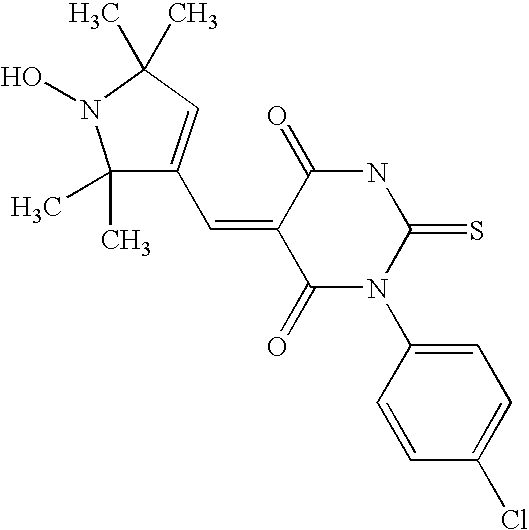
O=C1C(=CC2=CC(C)(C)N(O)C2(C)C)C(=O)N(C2=CC=C(Cl)C=C2)C(=S)N1
